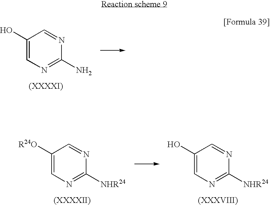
C1(O)=CN=C(N)N=C1.C1([R24O])=CN=C([NHR24])N=C1.C1(O)=CN=C([NHR24])N=C1
